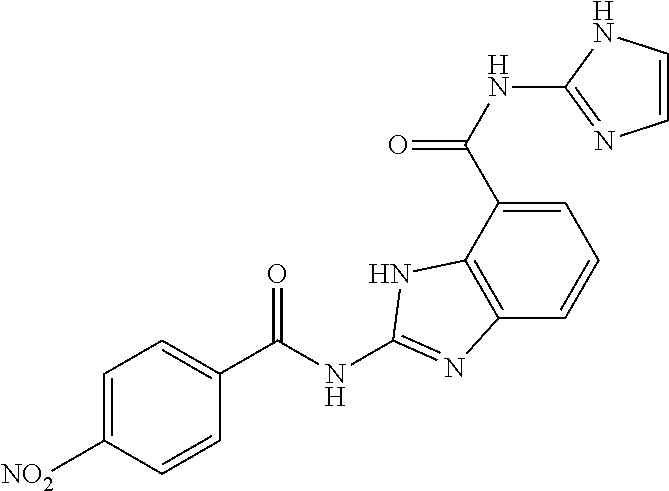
C1=C(C(NC2=NC=CN2)=O)C2=C(C=C1)N=C(NC(C1=CC=C([NO2])C=C1)=O)N2
